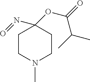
O=NC1(OC(=O)C(C)C)CCN(C)CC1
